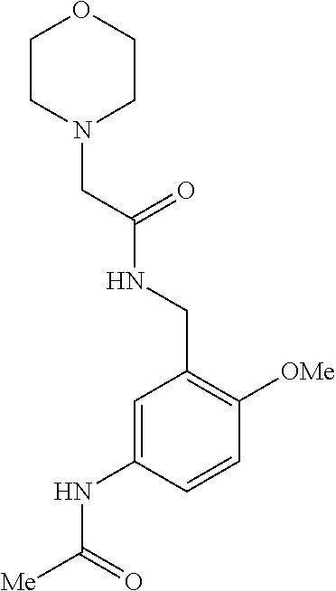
N1(CC(NCC2=C([OMe])C=CC(NC([Me])=O)=C2)=O)CCOCC1
